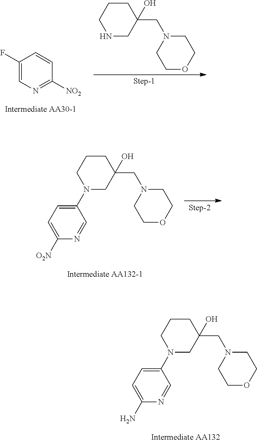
C1(F)=CN=C([NO2])C=C1.C1NCC(CN2CCOCC2)(O)CC1.C1N(C2=CC=C([O2N])N=C2)CC(CN2CCOCC2)(O)CC1.C1N(C2=CC=C(N)N=C2)CC(CN2CCOCC2)(O)CC1
